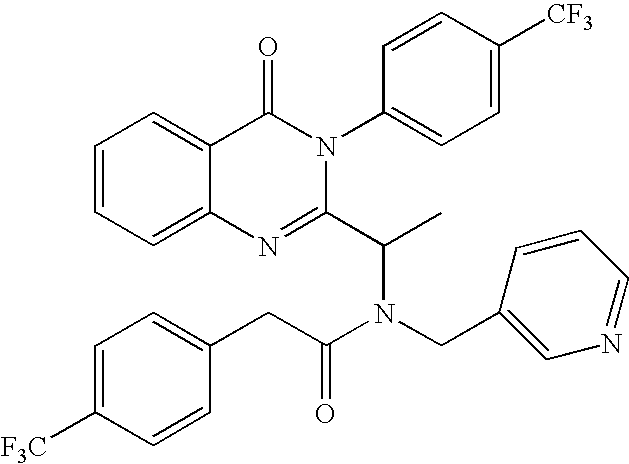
C1=CC=C2C(=C1)C(=O)N(C1=CC=C([CF3])C=C1)C(C(C)N(CC1=CN=CC=C1)C(CC1=CC=C([F3C])C=C1)=O)=N2
